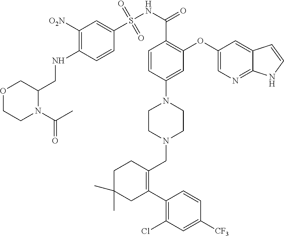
C1([O2N])=C(NCC2COCCN2C(C)=O)C=CC(S(NC(=O)C2=C(OC3=CN=C4C(=C3)C=CN4)C=C(N3CCN(CC4=C(C5=C(Cl)C=C([CF3])C=C5)CC(C)(C)CC4)CC3)C=C2)(=O)=O)=C1
